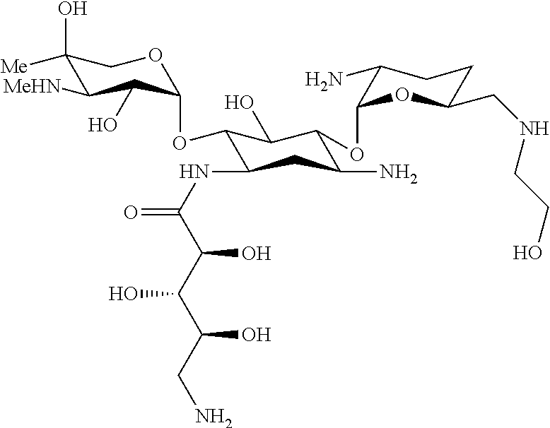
C1(O)([Me])C([MeHN])C(O)C(OC2C(NC(=O)C(C(C(CN)O)O)O)CC(N)C(OC3C(N)CCC(CNCCO)O3)C2O)OC1
